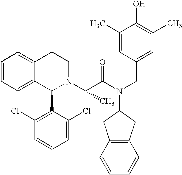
C1=CC=C2C(=C1)CCN(C(C(N(CC1=CC(C)=C(O)C(C)=C1)C1CC3=C(C1)C=CC=C3)=O)C)C2C1=C(Cl)C=CC=C1Cl
